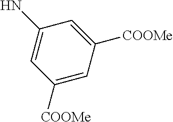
C1([COOMe])=CC([COOMe])=CC(N)=C1
